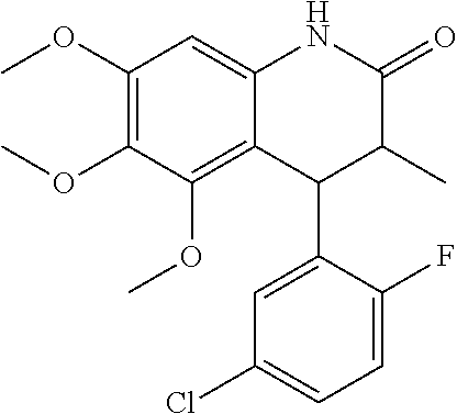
C12=C(OC)C(OC)=C(OC)C=C1NC(=O)C(C)C2C1=CC(Cl)=CC=C1F
